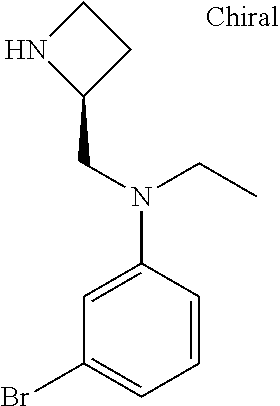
C1(CN(C2=CC(Br)=CC=C2)CC)CCN1
